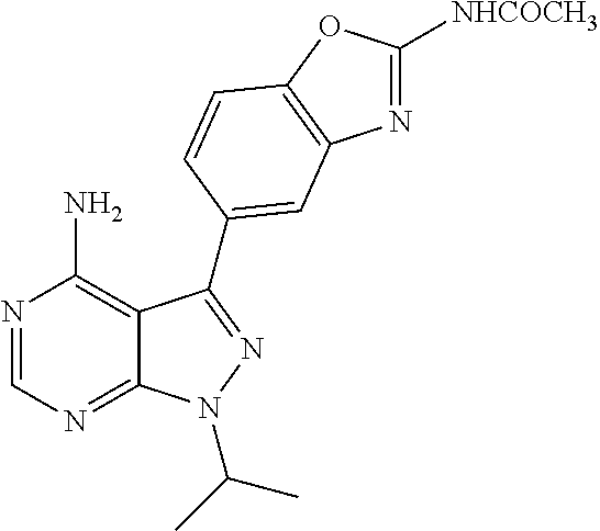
N1=CN=C2C(=C1N)C(C1=CC3=C(OC([NHCOCH3])=N3)C=C1)=NN2C(C)C
